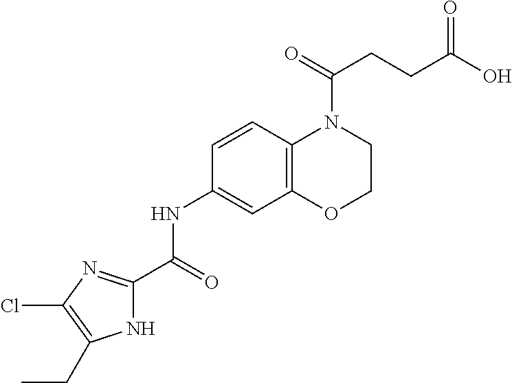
C12=C(OCCN1C(=O)CCC(O)=O)C=C(NC(=O)C1=NC(Cl)=C(CC)N1)C=C2
